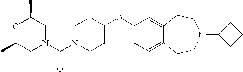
O1C(C)CN(C(N2CCC(OC3=CC=C4C(=C3)CCN(C3CCC3)CC4)CC2)=O)CC1C
